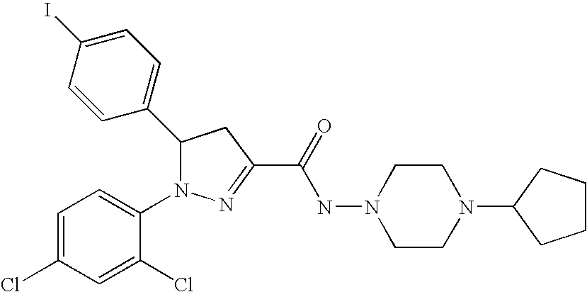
C1(C2N(C3=CC=C(Cl)C=C3Cl)N=C(C(=O)NN3CCN(C4CCCC4)CC3)C2)=CC=C(I)C=C1
